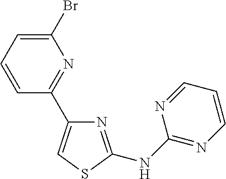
N1=C(NC2=NC=CC=N2)SC=C1C1=NC(Br)=CC=C1
